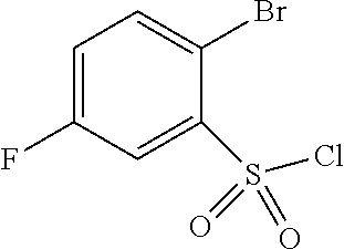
C1=C(F)C=C(S(Cl)(=O)=O)C(Br)=C1
